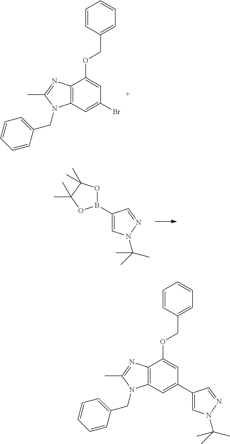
C12=C(C=C(Br)C=C1OCC1=CC=CC=C1)N(CC1=CC=CC=C1)C(C)=N2.C1(B2OC(C)(C)C(C)(C)O2)=CN(C(C)(C)C)N=C1.C1=C(C2=CC3=C(C(OCC4=CC=CC=C4)=C2)N=C(C)N3CC2=CC=CC=C2)C=NN1C(C)(C)C
